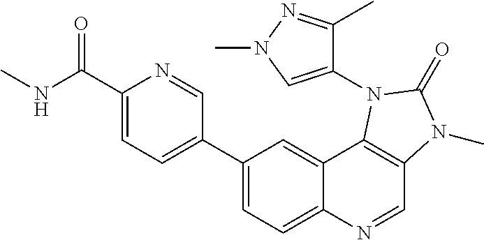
C1=C(C(NC)=O)N=CC(C2=CC=C3C(=C2)C2=C(C=N3)N(C)C(=O)N2C2=CN(C)N=C2C)=C1
